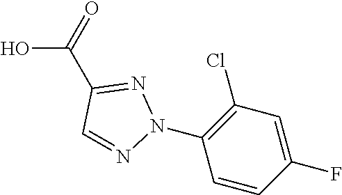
N1=C(C(O)=O)C=NN1C1=C(Cl)C=C(F)C=C1
